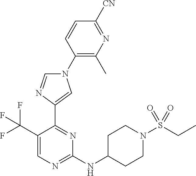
C1(N2C=NC(C3=NC(NC4CCN(S(=O)(=O)CC)CC4)=NC=C3C(F)(F)F)=C2)=C(C)N=C([CN])C=C1
